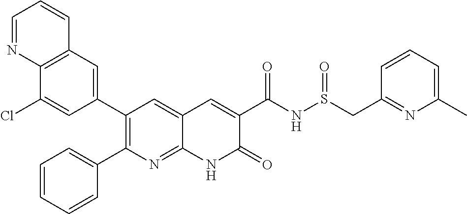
C12=C(C=C(C3=C(C4=CC=CC=C4)N=C4C(=C3)C=C(C(NS(CC3=NC(C)=CC=C3)=O)=O)C(=O)N4)C=C1Cl)C=CC=N2
